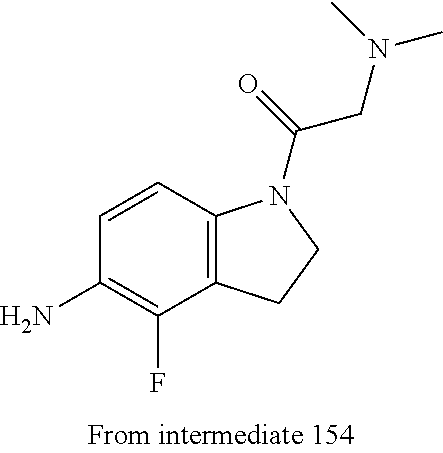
C1=CC2=C(C(F)=C1N)CCN2C(=O)CN(C)C
